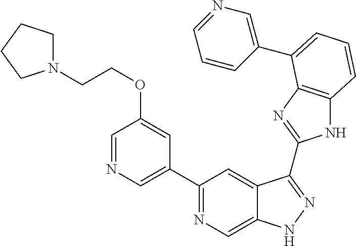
C1(C2=NC=C3C(=C2)C(C2=NC4=C(N2)C=CC=C4C2=CN=CC=C2)=NN3)=CN=CC(OCCN2CCCC2)=C1
